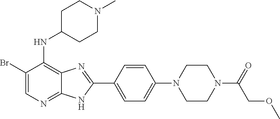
C1(Br)=CN=C2C(=C1NC1CCN(C)CC1)N=C(C1=CC=C(N3CCN(C(COC)=O)CC3)C=C1)N2
